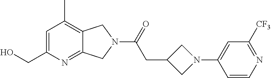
C1=C(CO)N=C2C(=C1C)CN(C(=O)CC1CN(C3=CC([CF3])=NC=C3)C1)C2
